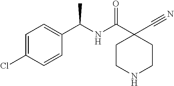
C1CNCCC1(C(NC(C1=CC=C(Cl)C=C1)C)=O)C#N
